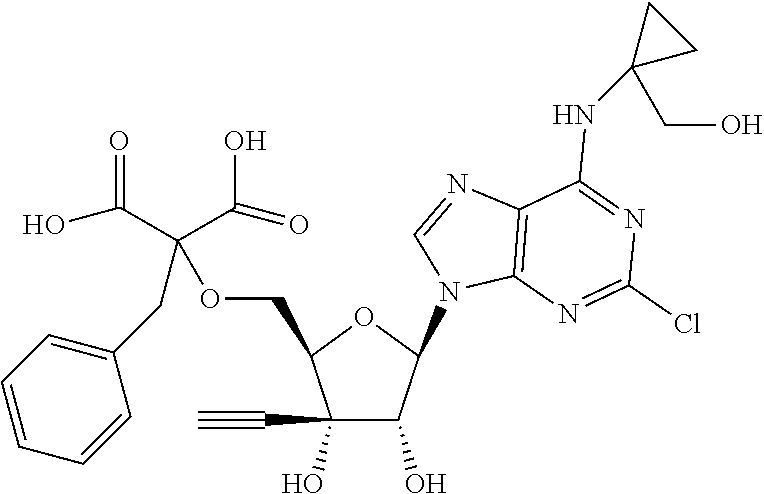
C1(C#C)(O)C(O)C(N2C=NC3=C2N=C(Cl)N=C3NC2(CO)CC2)OC1COC(C(=O)O)(CC1=CC=CC=C1)C(O)=O
